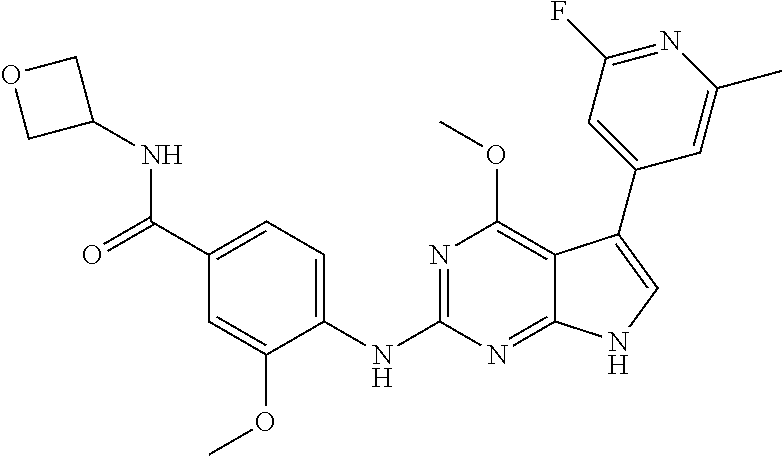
C1(C(=O)NC2COC2)=CC=C(NC2=NC(OC)=C3C(=N2)NC=C3C2=CC(F)=NC(C)=C2)C(OC)=C1
